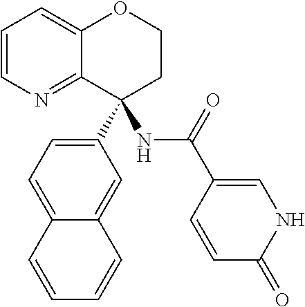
C1=CN=C2C(=C1)OCCC2(NC(C1=CNC(=O)C=C1)=O)C1=CC=C2C(=C1)C=CC=C2
